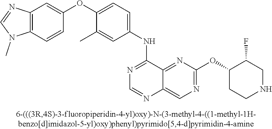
C1(OC2=CC=C(NC3=NC=NC4=CN=C(OC5CCNCC5F)N=C34)C=C2C)=CC2=C(C=C1)N(C)C=N2
